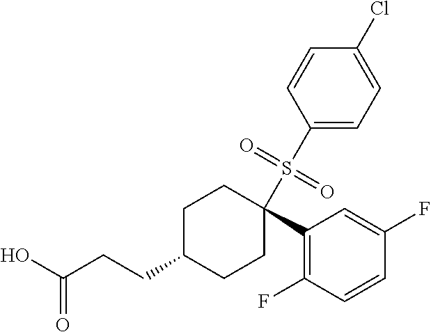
C1C(CCC(O)=O)CCC(S(C2=CC=C(Cl)C=C2)(=O)=O)(C2=C(F)C=CC(F)=C2)C1
